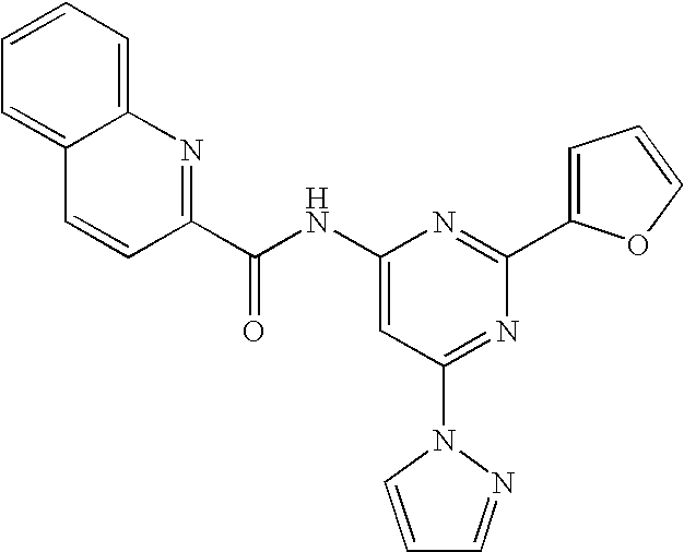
C1=CC2=CC=CC=C2N=C1C(NC1=CC(N2C=CC=N2)=NC(C2=CC=CO2)=N1)=O
